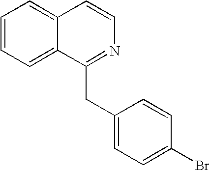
C1=CC=C2C(=C1)C=CN=C2CC1=CC=C(Br)C=C1
